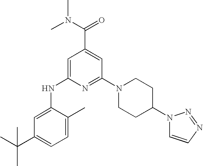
C1=C(C)C(NC2=CC(C(N(C)C)=O)=CC(N3CCC(N4C=CN=N4)CC3)=N2)=CC(C(C)(C)C)=C1
